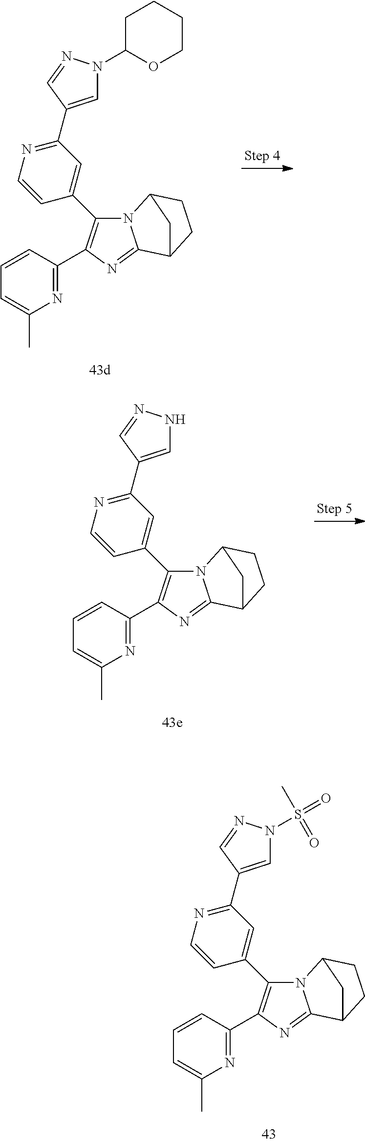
C1=CC(C2=C(C3=CC(C4=CN(S(=O)(=O)C)N=C4)=NC=C3)N3C(=N2)C2CCC3C2)=NC(C)=C1.C1=CC(C2=C(C3=CC(C4=CN(C5OCCCC5)N=C4)=NC=C3)N3C(=N2)C2CCC3C2)=NC(C)=C1.C1=CC(C2=C(C3=CC(C4=CNN=C4)=NC=C3)N3C(=N2)C2CCC3C2)=NC(C)=C1
